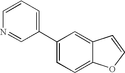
C1=CC=C(C2=CC=C3C(=C2)C=CO3)C=N1
